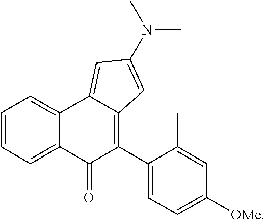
C1(N(C)C)=CC2=C(C3=CC=C([OMe])C=C3C)C(=O)C3=CC=CC=C3C2=C1
